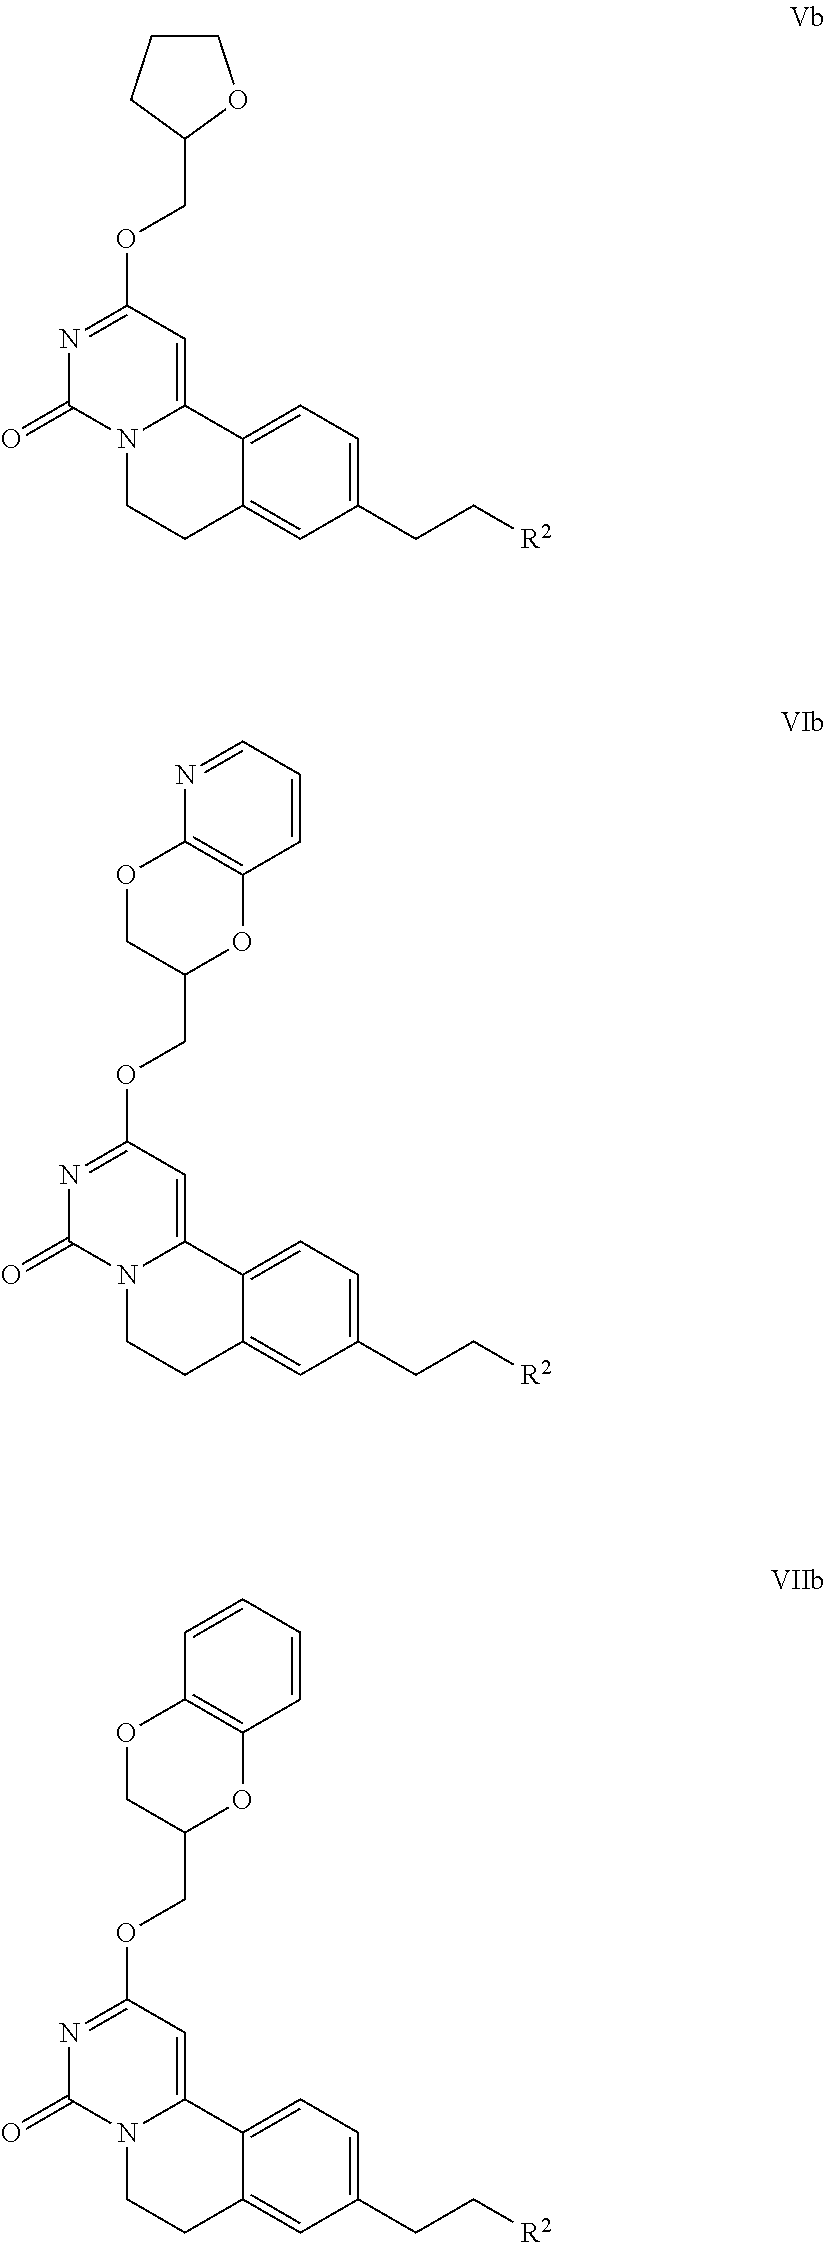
C1(CC[R2])=CC=C2C(=C1)CCN1C2=CC(OCC2OCCC2)=NC1=O.C1(CC[R2])=CC=C2C(=C1)CCN1C2=CC(OCC2OC3=C(OC2)N=CC=C3)=NC1=O.C1(CC[R2])=CC=C2C(=C1)CCN1C2=CC(OCC2OC3=C(OC2)C=CC=C3)=NC1=O
